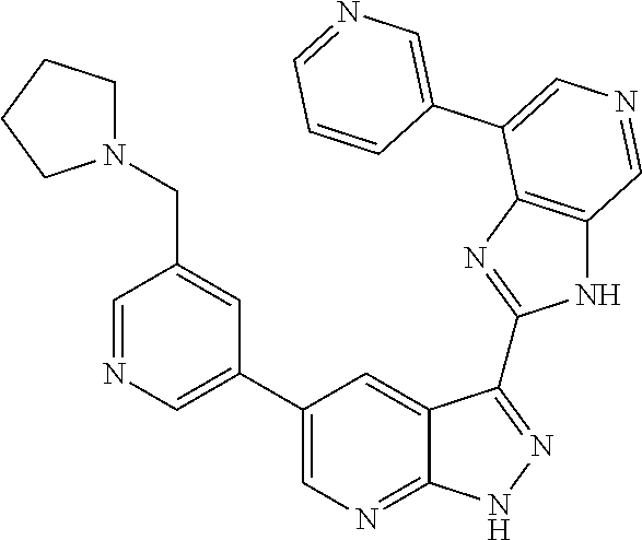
C1=NC=C(C2=CN=C3C(=C2)C(C2=NC4=C(N2)C=NC=C4C2=CN=CC=C2)=NN3)C=C1CN1CCCC1
